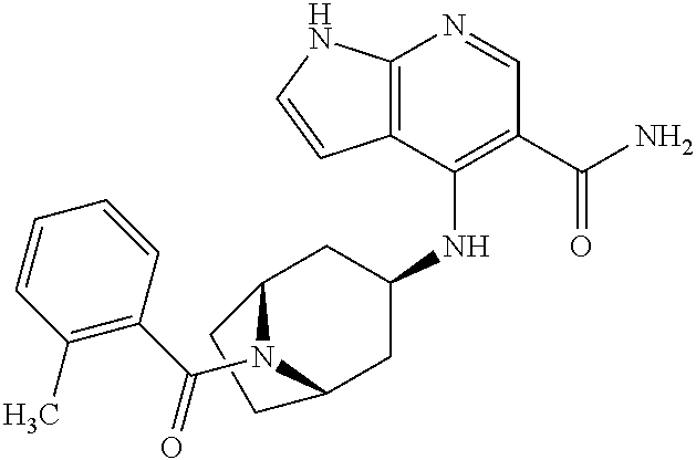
C12=C(C(NC3CC4N(C(C5=C(C)C=CC=C5)=O)C(C3)CC4)=C(C(N)=O)C=N1)C=CN2
